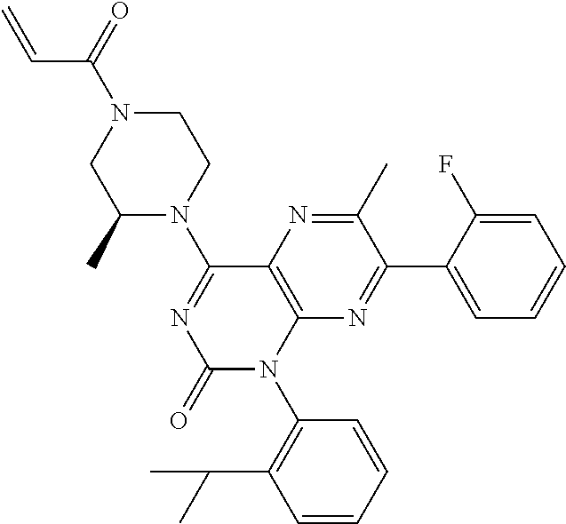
C1=CC=CC(N2C3=C(N=C(C)C(C4=CC=CC=C4F)=N3)C(N3CCN(C(=O)C=C)CC3C)=NC2=O)=C1C(C)C
